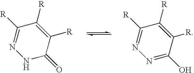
N1C(=O)C([R])=C([R])C([R])=N1.N1=C(O)C([R])=C([R])C([R])=N1
